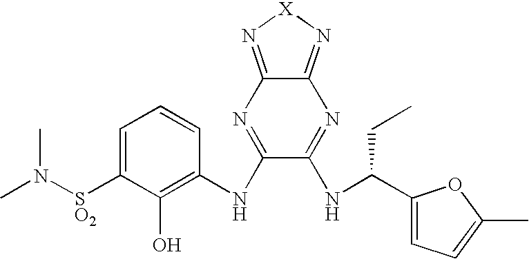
C1=C([SO2]N(C)C)C(O)=C(NC2=NC3=N[X]N=C3N=C2NC(C2=CC=C(C)O2)CC)C=C1
